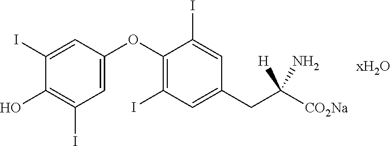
C1=C(OC2=C(I)C=C(CC([H])(N)[CO2Na])C=C2I)C=C(I)C(O)=C1I
